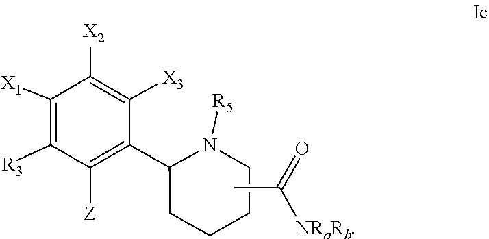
C1([R3])=C([X1])C([X2])=C([X3])C(C2CCCCN2[R5])=C1[Z].O=C([NRaRb])C
